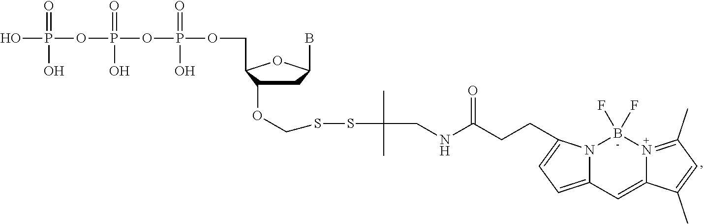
C1C(OCSSC(C)(C)CNC(CCC2=CC=C3N2B(F)(F)N2=C(C)C=C(C)C2=C3)=O)C(COP(=O)(O)OP(=O)(O)OP(=O)(O)O)OC1B
